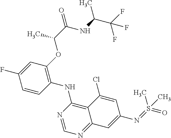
C1=CC(NC2=C3C(=NC=N2)C=C(N=S(=O)(C)C)C=C3Cl)=C(OC(C(NC(C(F)(F)F)C)=O)C)C=C1F
